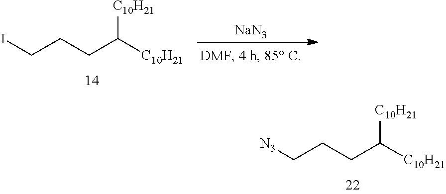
C(CCC([C10H21])[C10H21])[N3].C(CCC([C10H21])[C10H21])I.[NaN3]
